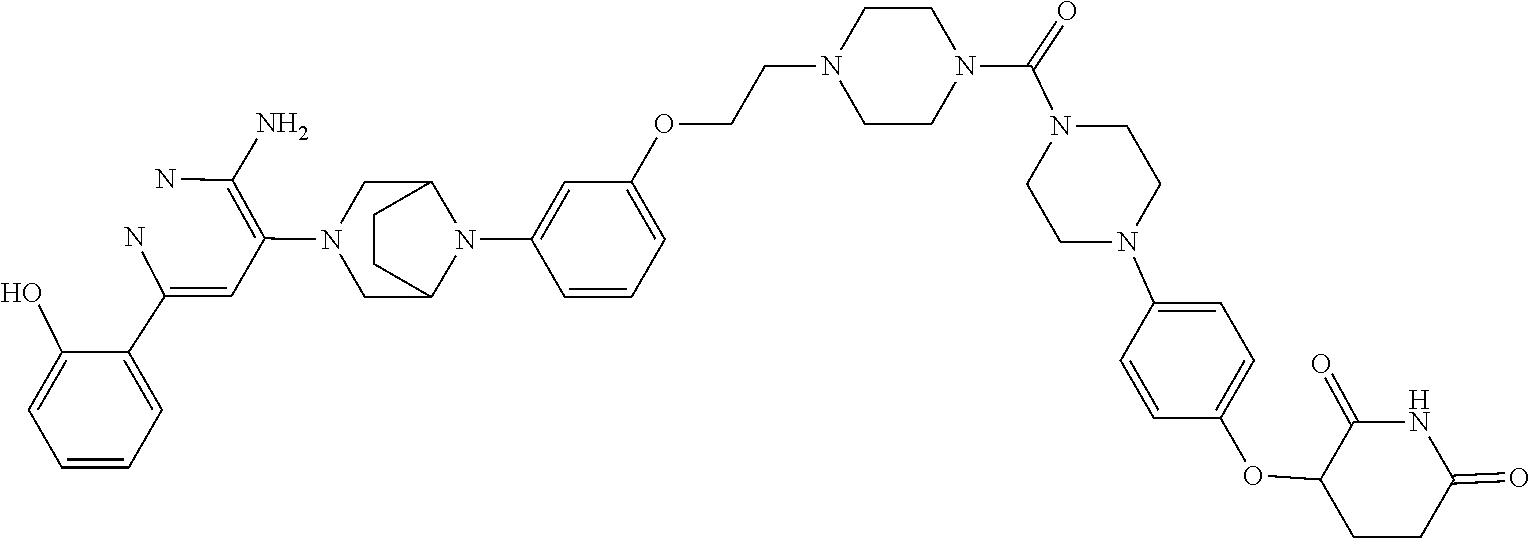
C1(C(=CC(=C(N)N)N2CC3N(C4=CC(OCCN5CCN(C(N6CCN(C7=CC=C(OC8CCC(=O)NC8=O)C=C7)CC6)=O)CC5)=CC=C4)C(C2)CC3)N)=CC=CC=C1O
